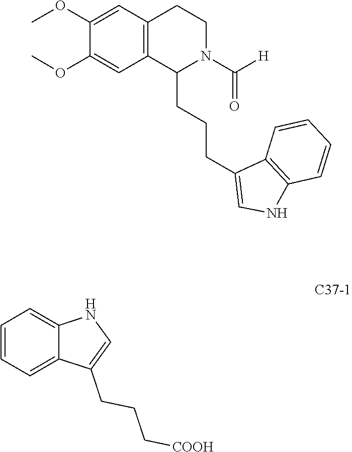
C(CCC1=CNC2=CC=CC=C12)[COOH].C1(OC)=CC2=C(C=C1OC)CCN(C([H])=O)C2CCCC1=CNC2=C1C=CC=C2
